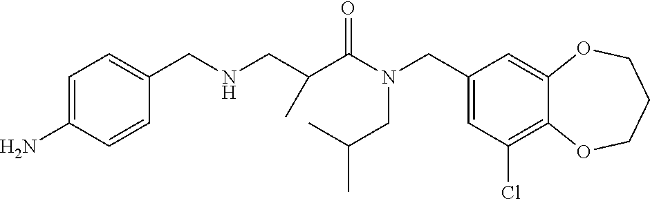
C1(CN(C(=O)C(CNCC2=CC=C(N)C=C2)C)CC(C)C)=CC(Cl)=C2C(=C1)OCCCO2
